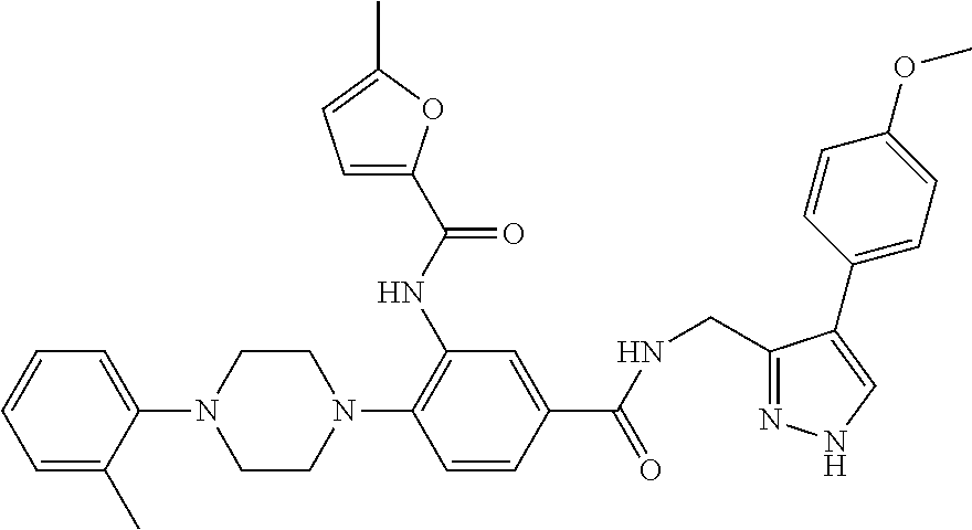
C1=C(C)C(N2CCN(C3=C(NC(C4=CC=C(C)O4)=O)C=C(C(=O)NCC4=NNC=C4C4=CC=C(OC)C=C4)C=C3)CC2)=CC=C1
